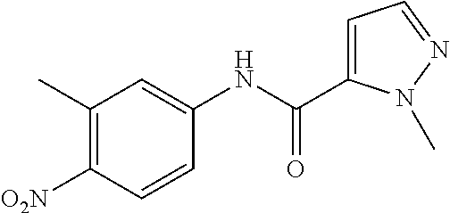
[O2N]C1=C(C)C=C(NC(C2=CC=NN2C)=O)C=C1
